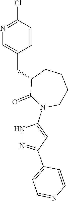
N1=C(Cl)C=CC(CC2C(=O)N(C3=CC(C4=CC=NC=C4)=NN3)CCCC2)=C1
